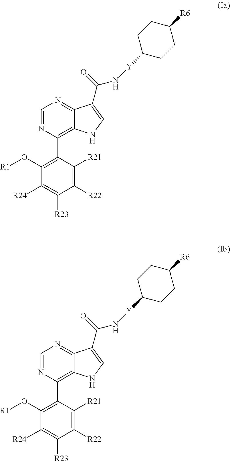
C1([R24])=C([R23])C([R22])=C([R21])C(C2=C3C(=NC=N2)C(C(=O)N[Y]C2CCC([R6])CC2)=CN3)=C1O[R1].C1([R24])=C([R23])C([R22])=C([R21])C(C2=C3C(=NC=N2)C(C(=O)N[Y]C2CCC([R6])CC2)=CN3)=C1O[R1]
